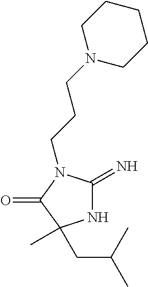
N1C(=N)N(CCCN2CCCCC2)C(=O)C1(C)CC(C)C
